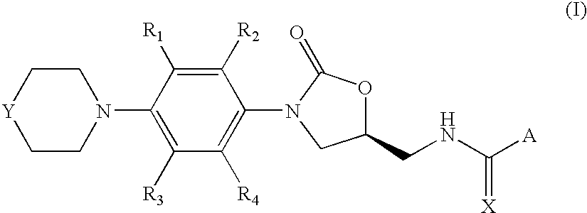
C1N(C2=C([R3])C([R4])=C(N3CC(CNC([A])=[X])OC3=O)C([R2])=C2[R1])CC[Y]C1
